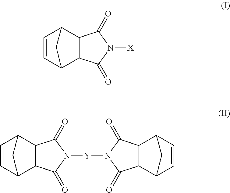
C1=CC2C3C(C1C2)C(=O)N([X])C3=O.C1=CC2C3C(C1C2)C(=O)N([Y]N1C(=O)C2C(C1=O)C1C=CC2C1)C3=O
